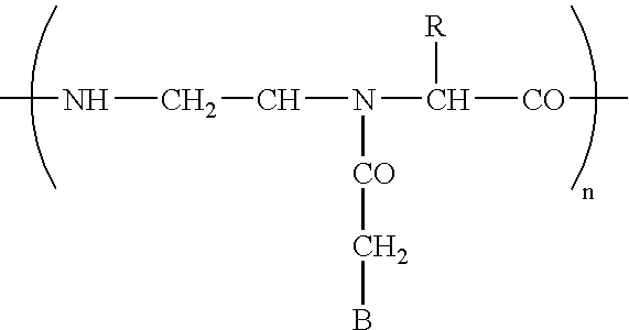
CNCCN([CO]CB)C([R])[CO]C
